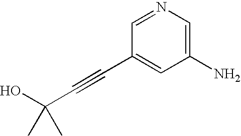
C1(N)=CN=CC(C#CC(O)(C)C)=C1
